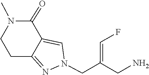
C1CC2=NN(CC(CN)=CF)C=C2C(=O)N1C
